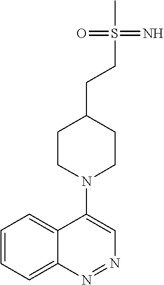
C12=CC=CC=C1N=NC=C2N1CCC(CCS(C)(=N)=O)CC1
